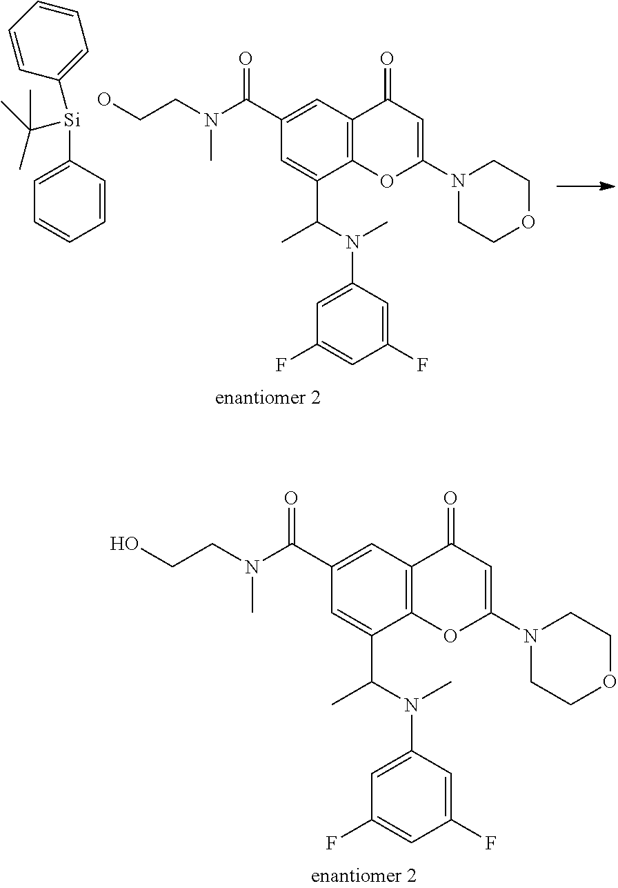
CN(CCO)C(C1=CC2=C(C(C(N(C)C3=CC(F)=CC(F)=C3)C)=C1)OC(N1CCOCC1)=CC2=O)=O.C1=CC=CC([Si](C2=CC=CC=C2)C(C)(C)C)=C1.CN(CCO)C(C1=CC2=C(C(C(N(C)C3=CC(F)=CC(F)=C3)C)=C1)OC(N1CCOCC1)=CC2=O)=O
